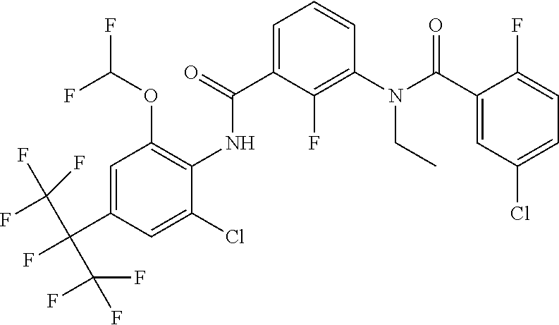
C1=C(C(=O)NC2=C(OC(F)F)C=C(C(F)(C(F)(F)F)C(F)(F)F)C=C2Cl)C(F)=C(N(C(C2=CC(Cl)=CC=C2F)=O)CC)C=C1
